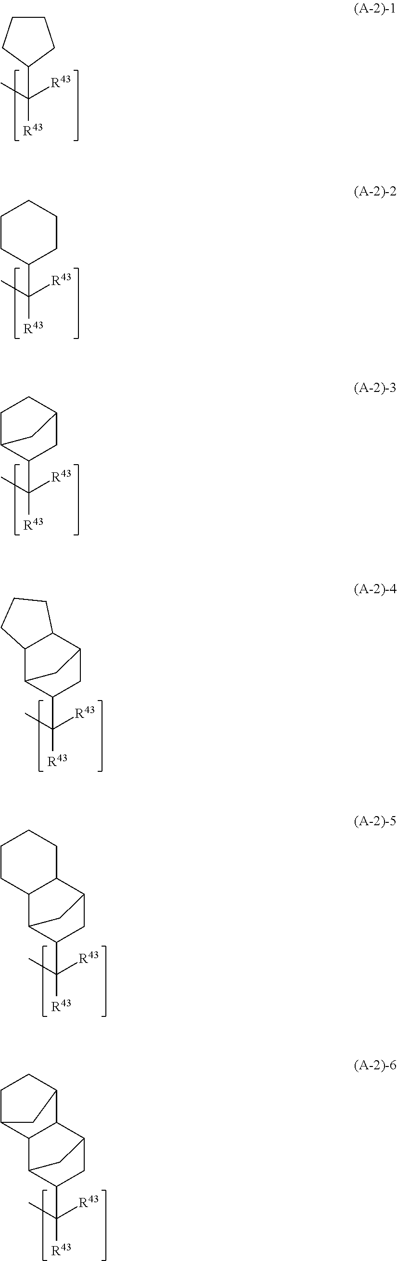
C1CCC(C([R43])([R43])C)C1.C1(C([R43])([R43])C)CCCCC1.C1(C([R43])([R43])C)CC2CCC1C2.C1(C([R43])([R43])C)CC2C3C(C1C2)CCC3.C1(C([R43])([R43])C)CC2C3C(C1C2)CCCC3.C1(C([R43])([R43])C)CC2C3C(C1C2)C1CCC3C1
